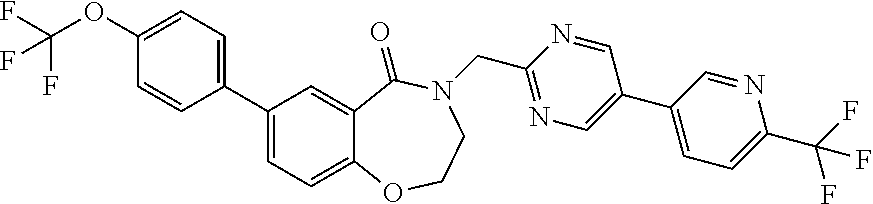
C1(C2=CC=C3C(=C2)C(=O)N(CC2=NC=C(C4=CC=C(C(F)(F)F)N=C4)C=N2)CCO3)=CC=C(OC(F)(F)F)C=C1
